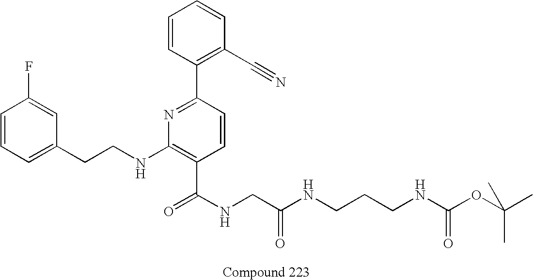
C1=C(CCNC2=C(C(NCC(NCCCNC(OC(C)(C)C)=O)=O)=O)C=CC(C3=C(C#N)C=CC=C3)=N2)C=C(F)C=C1
